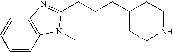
C(CCC1CCNCC1)C1=NC2=C(C=CC=C2)N1C
